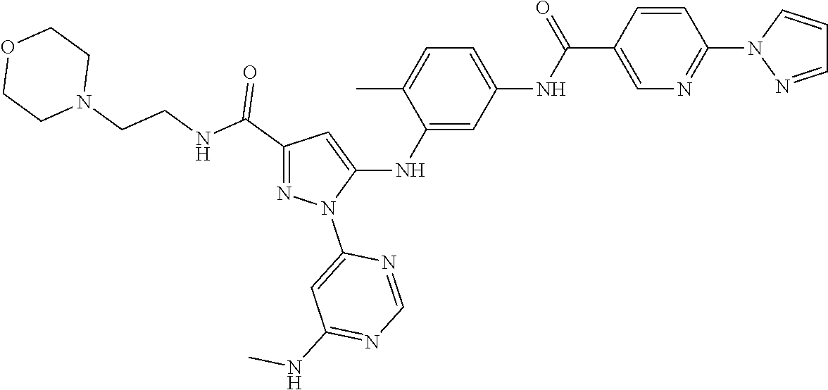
C1(C(NCCN2CCOCC2)=O)=NN(C2=CC(NC)=NC=N2)C(NC2=CC(NC(C3=CN=C(N4N=CC=C4)C=C3)=O)=CC=C2C)=C1
